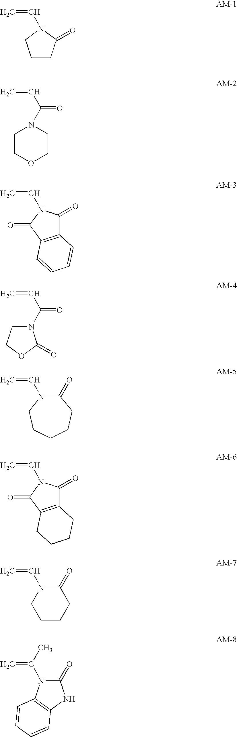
C1CC(=O)N(C=C)C1.C(C=C)(=O)N1CCOCC1.C12=C(C(=O)N(C=C)C1=O)C=CC=C2.C(C=C)(=O)N1CCOC1=O.N1(C=C)CCCCCC1=O.C12=C(C(=O)N(C=C)C1=O)CCCC2.N1(C=C)CCCCC1=O.C1(=O)N(C(C)=C)C2=C(N1)C=CC=C2
